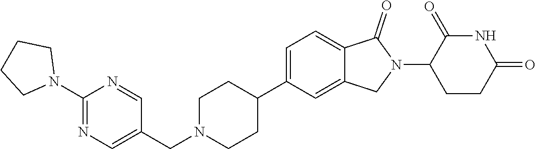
C1N(CC2=CN=C(N3CCCC3)N=C2)CCC(C2=CC=C3C(=C2)CN(C2CCC(=O)NC2=O)C3=O)C1
